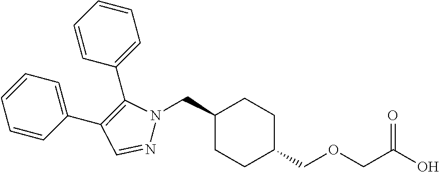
C1(CN2N=CC(C3=CC=CC=C3)=C2C2=CC=CC=C2)CCC(COCC(O)=O)CC1
